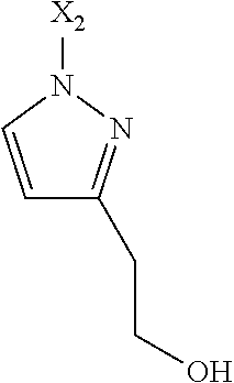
C1=CN([X2])N=C1CCO
